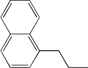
C12=CC=CC(CCC)=C1C=CC=C2
